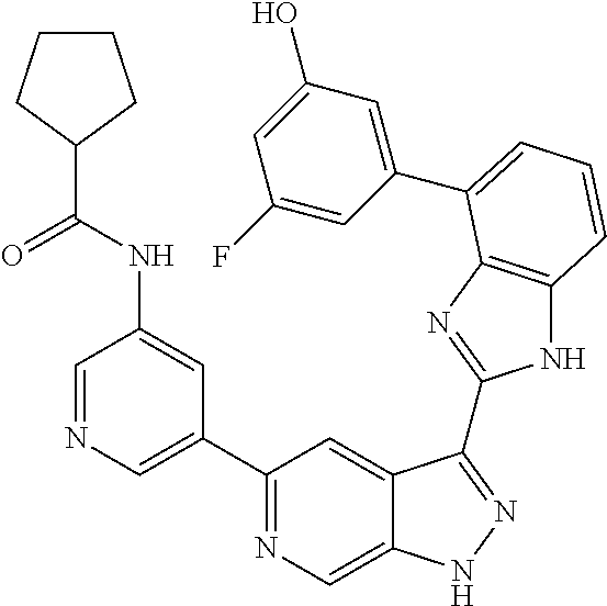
C1(C2=NC=C3C(=C2)C(C2=NC4=C(N2)C=CC=C4C2=CC(O)=CC(F)=C2)=NN3)=CN=CC(NC(=O)C2CCCC2)=C1
